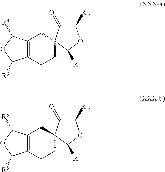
C12=C(CCC3(C1)C(=O)C([R1])OC3[R1])C([R3])OC2[R3].C12=C(CCC3(C1)C(=O)C([R1])OC3[R1])C([R3])OC2[R3]
